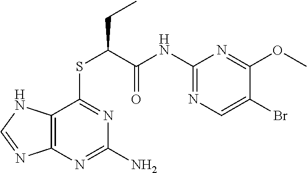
C12=C(N=C(N)N=C1SC(C(NC1=NC=C(Br)C(OC)=N1)=O)CC)N=CN2
